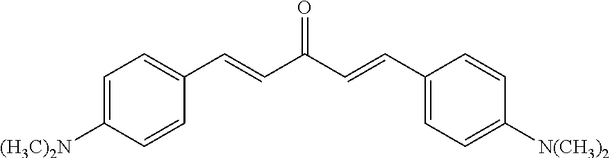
C1=C([(H3C)2N])C=CC(C=CC(C=CC2=CC=C([N(CH3)2])C=C2)=O)=C1
